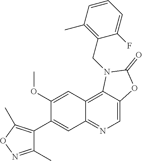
C1(C)=NOC(C)=C1C1=CC2=NC=C3C(=C2C=C1OC)N(CC1=C(C)C=CC=C1F)C(=O)O3
